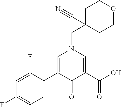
C1C(CN2C=C(C3=CC=C(F)C=C3F)C(=O)C(C(O)=O)=C2)(C#N)CCOC1
